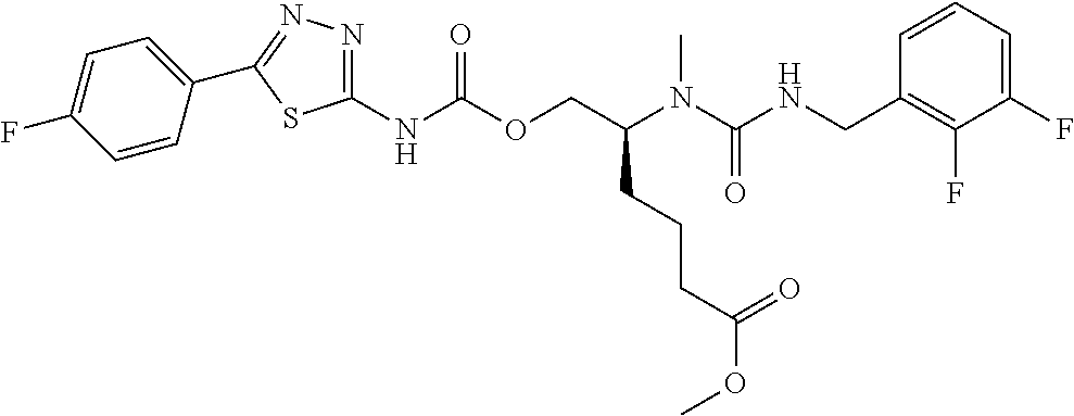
C1=CC(CNC(N(C(COC(NC2=NN=C(C3=CC=C(F)C=C3)S2)=O)CCCC(OC)=O)C)=O)=C(F)C(F)=C1
